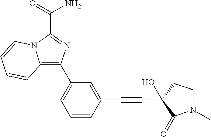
C12=C(C3=CC=CC(C#CC4(O)C(=O)N(C)CC4)=C3)N=C(C(=O)N)N1C=CC=C2
